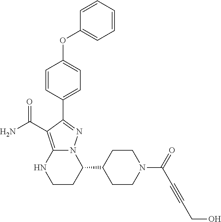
O(C1=CC=C(C2=NN3C(=C2C(=O)N)NCCC3C2CCN(C(C#CCO)=O)CC2)C=C1)C1=CC=CC=C1
